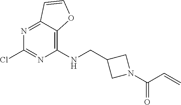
C12=NC(Cl)=NC(NCC3CN(C(C=C)=O)C3)=C1OC=C2
